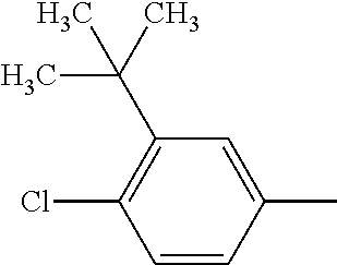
C1=CC(Cl)=C(C(C)(C)C)C=C1C
